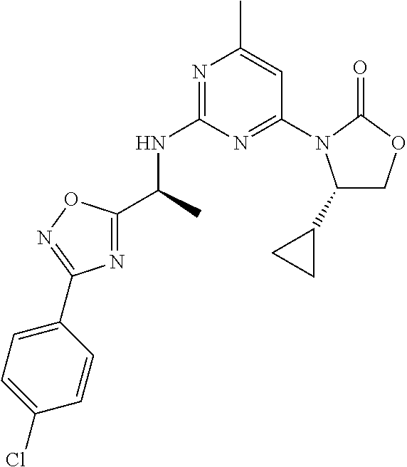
N1=C(C(C)NC2=NC(C)=CC(N3C(C4CC4)COC3=O)=N2)ON=C1C1=CC=C(Cl)C=C1
